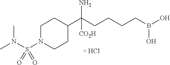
C1N(S(=O)(N(C)C)=O)CCC(C(CCCCB(O)O)(N)[CO2H])C1
